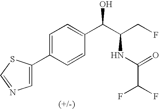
C1(C2=CC=C(C(C(CF)NC(C(F)F)=O)O)C=C2)=CN=CS1
